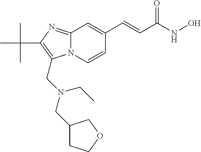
N12C(=NC(C(C)(C)C)=C1CN(CC1CCOC1)CC)C=C(C=CC(NO)=O)C=C2
